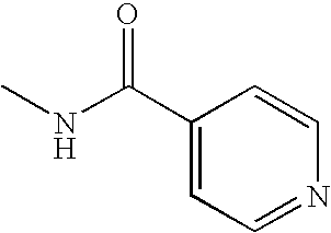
C1(C(NC)=O)=CC=NC=C1
